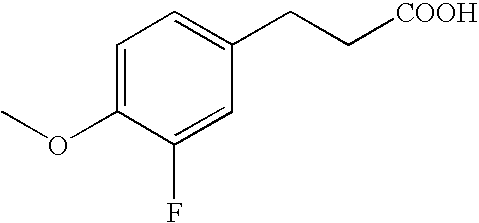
C1=C(OC)C(F)=CC(CC[COOH])=C1
